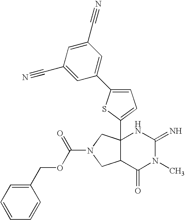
C12(C3=CC=C(C4=CC(C#N)=CC(C#N)=C4)S3)C(C(=O)N(C)C(=N)N1)CN(C(OCC1=CC=CC=C1)=O)C2
